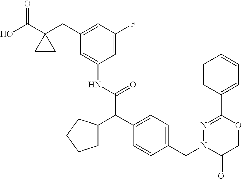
C1(CC2(C(O)=O)CC2)=CC(F)=CC(NC(=O)C(C2=CC=C(CN3C(=O)COC(C4=CC=CC=C4)=N3)C=C2)C2CCCC2)=C1
